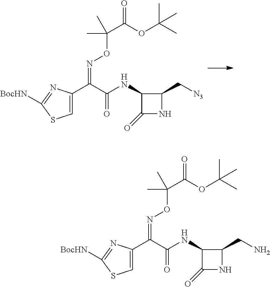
C1=C(C(C(NC2C(=O)NC2C[N3])=O)=NOC(C(OC(C)(C)C)=O)(C)C)N=C([BocHN])S1.C1=C(C(C(NC2C(=O)NC2CN)=O)=NOC(C(OC(C)(C)C)=O)(C)C)N=C([BocHN])S1
